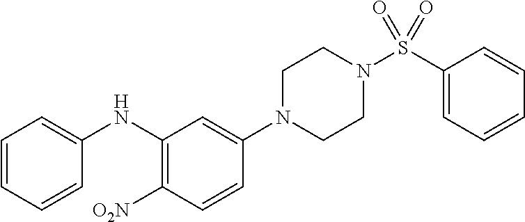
C1=C(NC2=C([O2N])C=CC(N3CCN(S(C4=CC=CC=C4)(=O)=O)CC3)=C2)C=CC=C1
